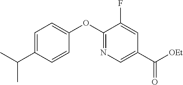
C1=C(C(C)C)C=CC(OC2=NC=C(C([OEt])=O)C=C2F)=C1
